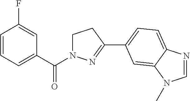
C1=CC=C(C(=O)N2CCC(C3=CC=C4N=CN(C)C4=C3)=N2)C=C1F
